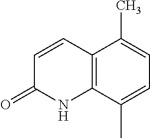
C1=CC(=O)NC2=C1C(C)=CC=C2C
